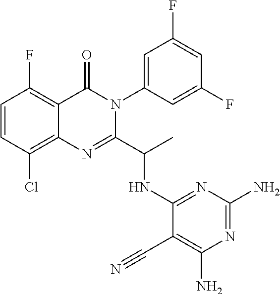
C1=CC(Cl)=C2C(=C1F)C(=O)N(C1=CC(F)=CC(F)=C1)C(C(C)NC1=NC(N)=NC(N)=C1C#N)=N2
